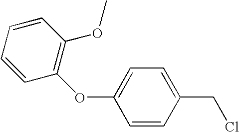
C1=CC(CCl)=CC=C1OC1=C(OC)C=CC=C1
